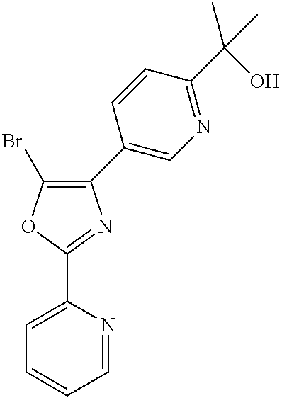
C1=CC=NC(C2=NC(C3=CN=C(C(O)(C)C)C=C3)=C(Br)O2)=C1
